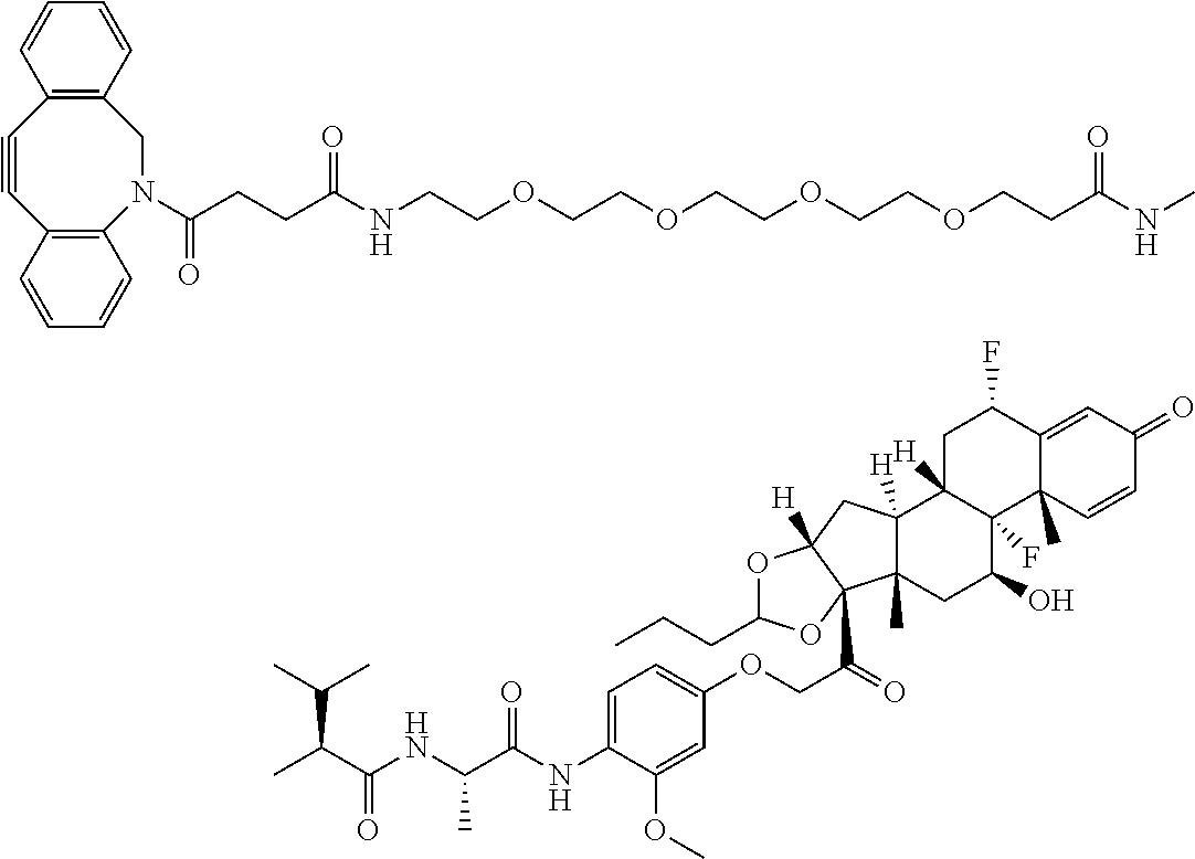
C(CCC(NCCOCCOCCOCCOCCC(NC)=O)=O)(=O)N1C2=C(C=CC=C2)C#CC2=C(C1)C=CC=C2.CC(C(NC(C(NC1=CC=C(OCC(=O)C23OC(CCC)OC2([H])CC2([H])C3(C)CC(O)C3(F)C2([H])CC(F)C2=CC(=O)C=CC32C)C=C1OC)=O)C)=O)C(C)C
